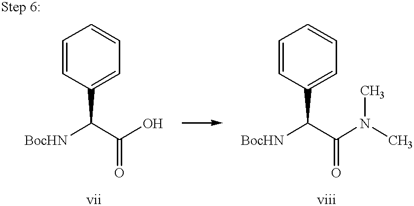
C1=CC(C([BocHN])C(O)=O)=CC=C1.C1=CC(C([BocHN])C(N(C)C)=O)=CC=C1
